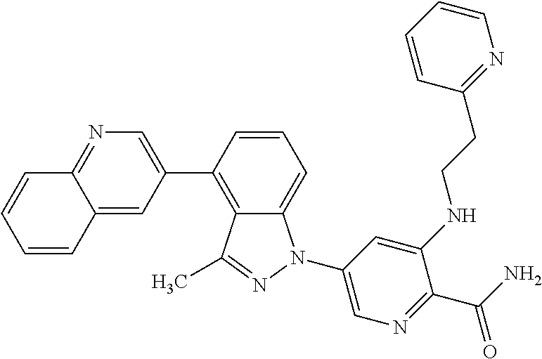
C1=CC(C2=CN=C3C(=C2)C=CC=C3)=C2C(=C1)N(C1=CN=C(C(=O)N)C(NCCC3=NC=CC=C3)=C1)N=C2C
